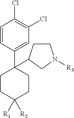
C1=CC(C2(C3CCN([R3])C3)CCC([R1])([R2])CC2)=CC(Cl)=C1Cl
